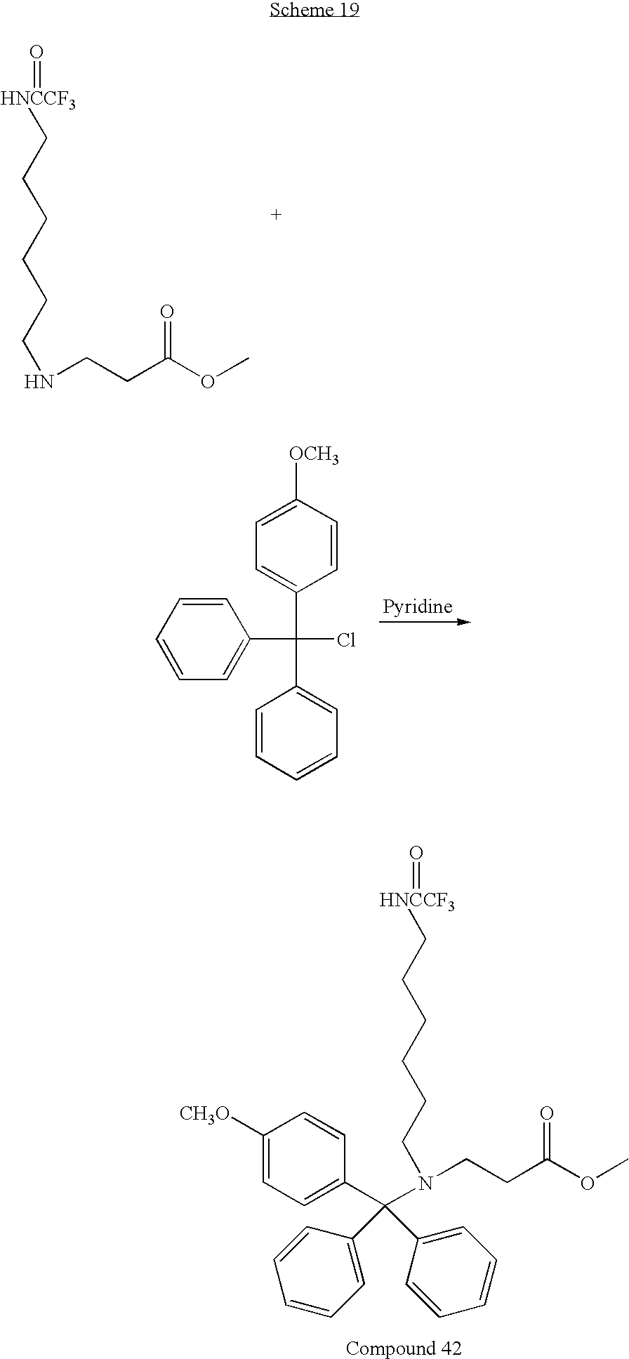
[HNCCF3](CCCCCCNCCC(=O)OC)=O.C1=CC([OCH3])=CC=C1C(C1=CC=CC=C1)(C1=CC=CC=C1)Cl.[HNCCF3](CCCCCCN(CCC(=O)OC)C(C1=CC=C([CH3O])C=C1)(C1=CC=CC=C1)C1=CC=CC=C1)=O
